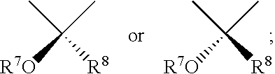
CC(C)([R7O])[R8].CC(C)([R7O])[R8]
